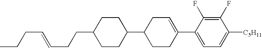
C1(F)=C(F)C(C2=CCC(C3CCC(CCC=CCCC)CC3)CC2)=CC=C1[C5H11]
